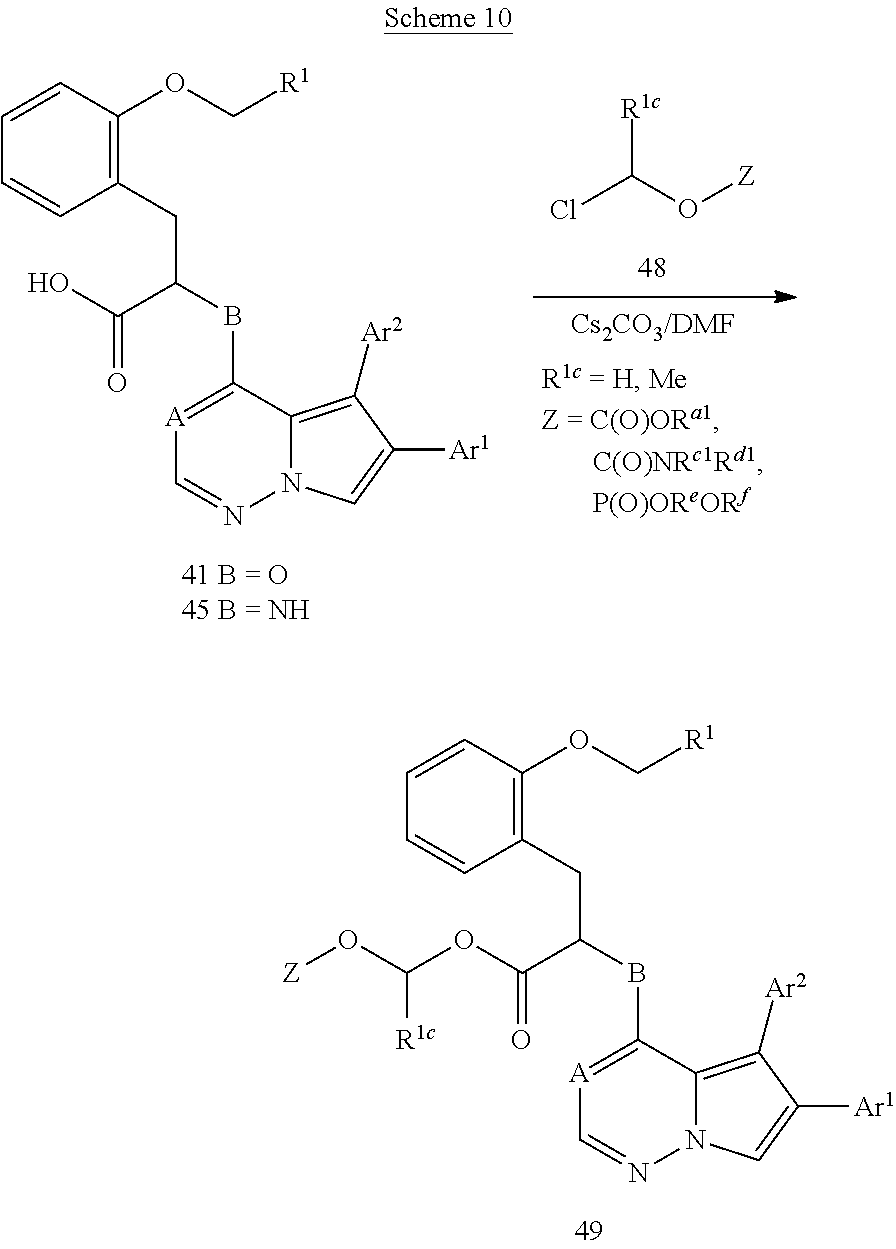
[A]1=C(BC(CC2=C(OC[R1])C=CC=C2)C(O)=O)C2=C([Ar2])C([Ar1])=CN2N=C1.ClC(O[Z])[R1c].[A]1=C(BC(CC2=C(OC[R1])C=CC=C2)C(=O)OC(O[Z])[R1c])C2=C([Ar2])C([Ar1])=CN2N=C1
